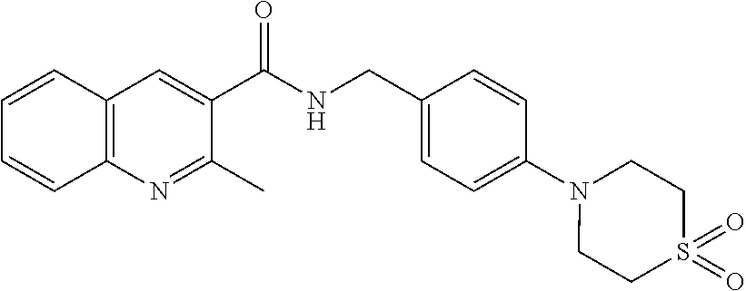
C12=C(C=C(C(NCC3=CC=C(N4CCS(=O)(=O)CC4)C=C3)=O)C(C)=N1)C=CC=C2
